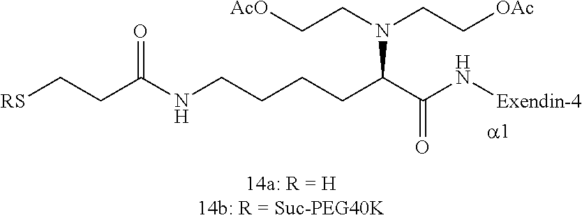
C(CC(NCCCCC(C(N[Exendin-4])=O)N(CC[OAc])CC[AcO])=O)[RS]
